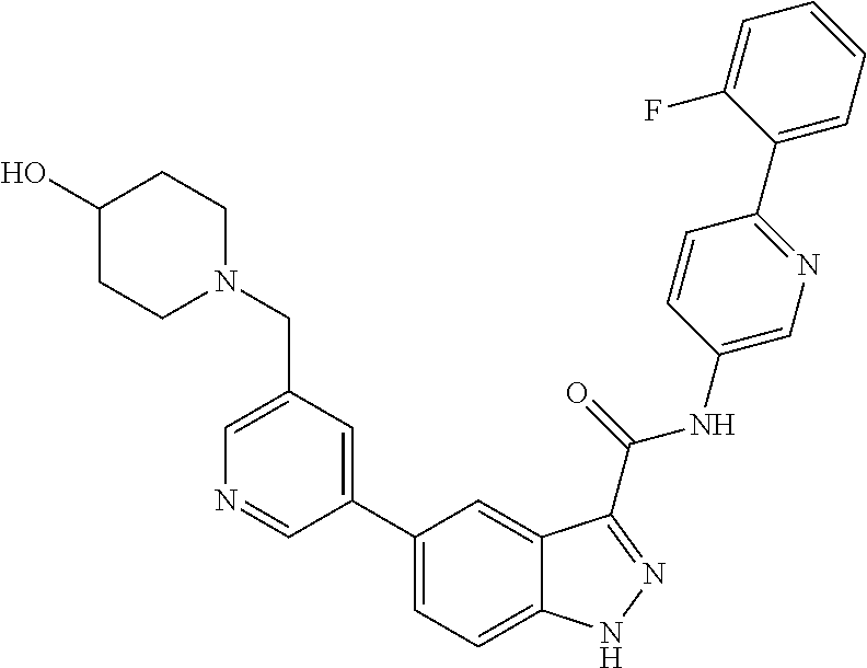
C1(CN2CCC(O)CC2)=CN=CC(C2=CC=C3C(=C2)C(C(NC2=CN=C(C4=CC=CC=C4F)C=C2)=O)=NN3)=C1
